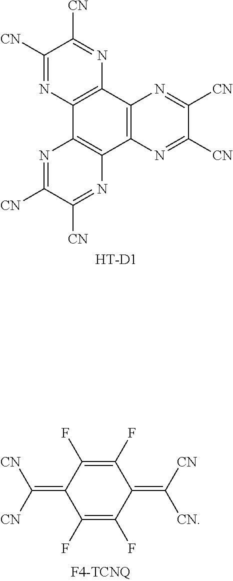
C1([CN])=NC2=C(N=C1[CN])C1=C(C3=C2N=C([CN])C([CN])=N3)N=C([CN])C([CN])=N1.[HT-D1].C1(F)=C(F)C(=C([CN])[CN])C(F)=C(F)C1=C([CN])[CN]
